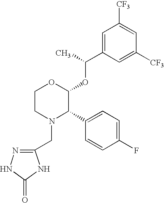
C1([CF3])=CC(C(OC2OCCN(CC3=NNC(=O)N3)C2C2=CC=C(F)C=C2)C)=CC([CF3])=C1
